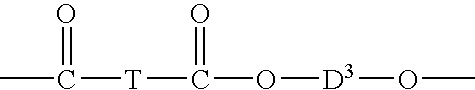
CC(=O)[T]C(=O)O[D3]OC
